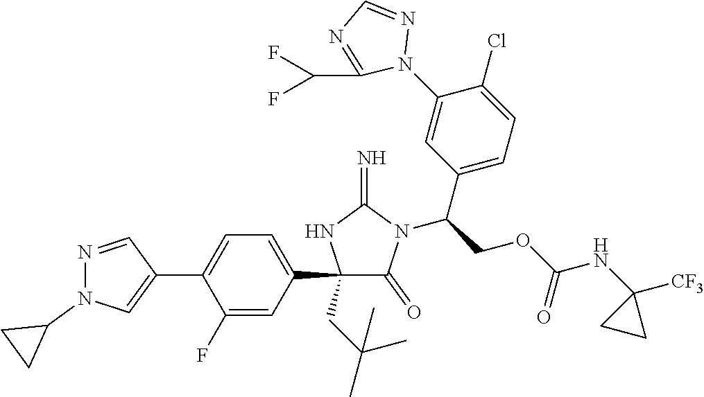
C1(C2=CC=C(C3=CN(C4CC4)N=C3)C(F)=C2)(CC(C)(C)C)C(=O)N(C(COC(NC2([CF3])CC2)=O)C2=CC=C(Cl)C(N3N=CN=C3C(F)F)=C2)C(=N)N1
